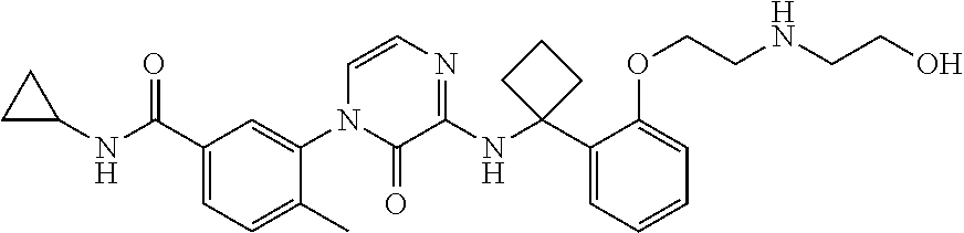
C1(C(NC2CC2)=O)=CC=C(C)C(N2C(=O)C(NC3(C4=CC=CC=C4OCCNCCO)CCC3)=NC=C2)=C1
